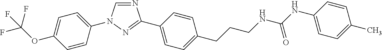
C1(OC(F)(F)F)=CC=C(N2C=NC(C3=CC=C(CCCNC(NC4=CC=C(C)C=C4)=O)C=C3)=N2)C=C1
